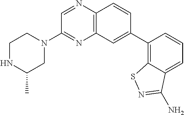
C1(C2=CC3=C(C=C2)N=CC(N2CCNC(C)C2)=N3)=C2C(=CC=C1)C(N)=NS2
